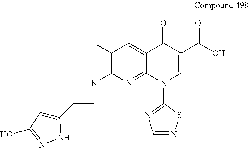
C1(F)=C(N2CC(C3=CC(O)=NN3)C2)N=C2C(=C1)C(=O)C(C(O)=O)=CN2C1=NC=NS1
